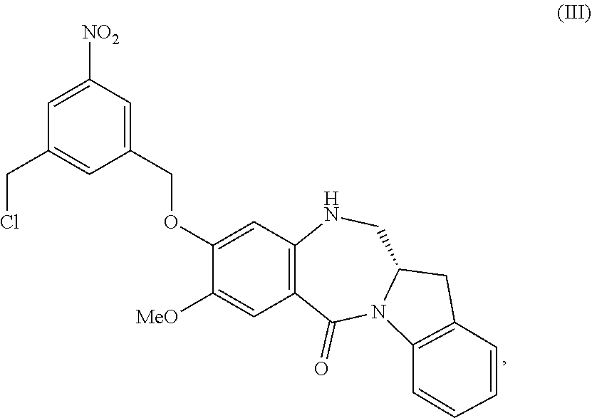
C1([NO2])=CC(CCl)=CC(COC2=CC3=C(C=C2[MeO])C(=O)N2C(CN3)CC3=C2C=CC=C3)=C1
